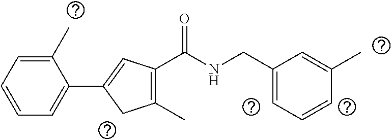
C1(C)=CC=CC=C1C1=CC(C(=O)NCC2=CC=CC(C)=C2)=C(C)C1
